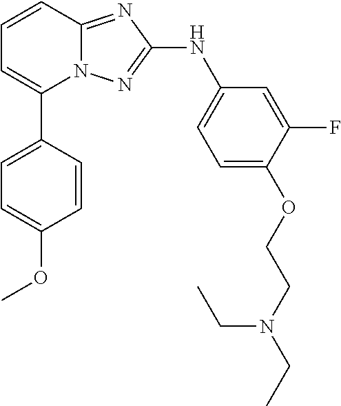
C1=CC2=NC(NC3=CC=C(OCCN(CC)CC)C(F)=C3)=NN2C(C2=CC=C(OC)C=C2)=C1
